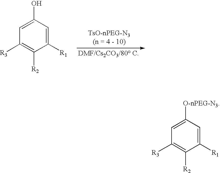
C1([R1])=CC(O)=CC([R3])=C1[R2].C1([R1])=CC([O-nPEG-N3])=CC([R3])=C1[R2]
